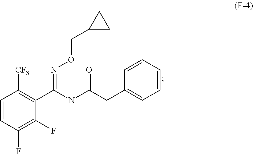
C1=CC(F)=C(F)C(C(NC(CC2=CC=CC=C2)=O)=NOCC2CC2)=C1[CF3]
